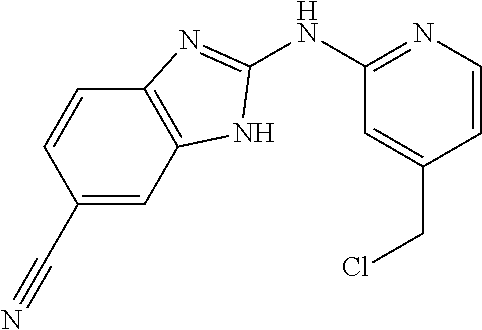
C1(NC2=NC=CC(CCl)=C2)=NC2=C(N1)C=C(C#N)C=C2
